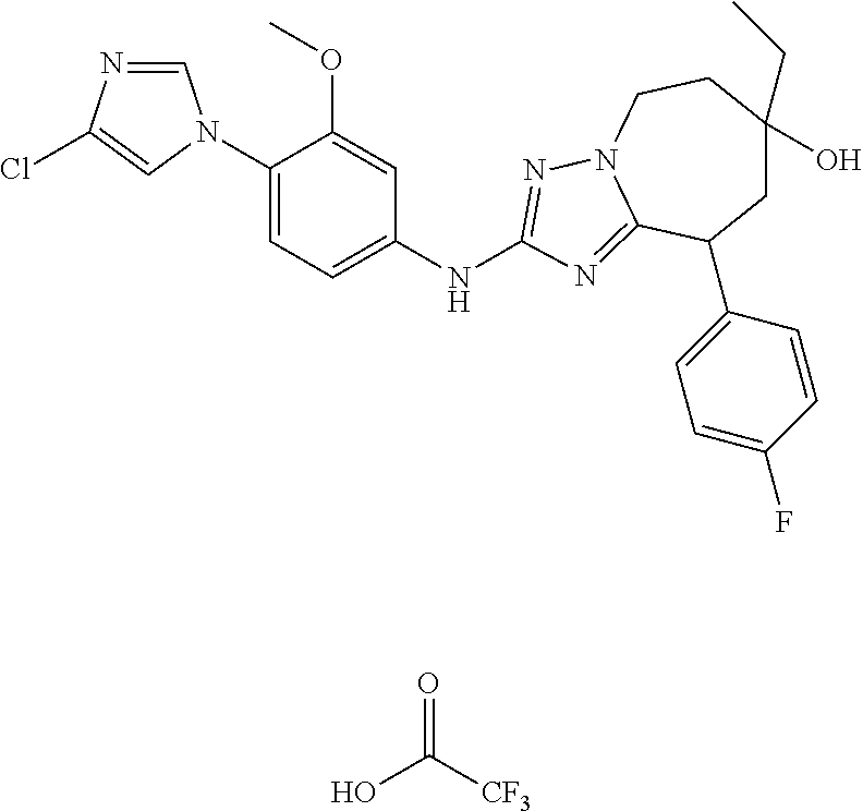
C1=NC(Cl)=CN1C1=CC=C(NC2=NN3CCC(O)(CC)CC(C4=CC=C(F)C=C4)C3=N2)C=C1OC.OC([CF3])=O
